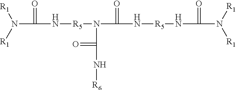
[R5](NC(=O)N([R1])[R1])N(C(=O)N[R6])C(=O)N[R5]NC(=O)N([R1])[R1]
